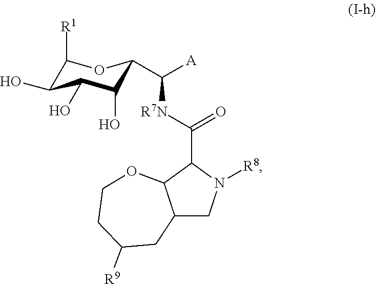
C1([R1])C(O)C(O)C(O)C(C([R7N]C(C2N([R8])CC3C2OCCC([R9])C3)=O)[A])O1
